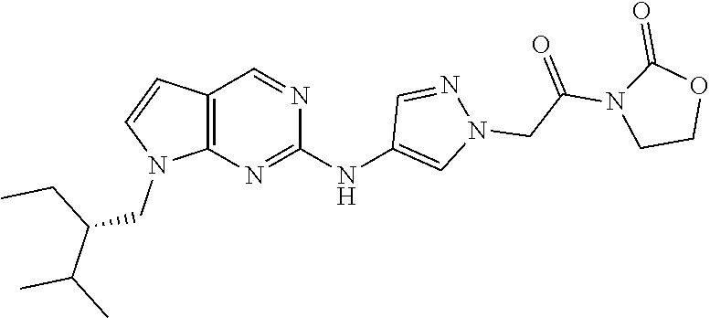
C12=C(N=C(NC3=CN(CC(N4CCOC4=O)=O)N=C3)N=C1)N(CC(CC)C(C)C)C=C2
